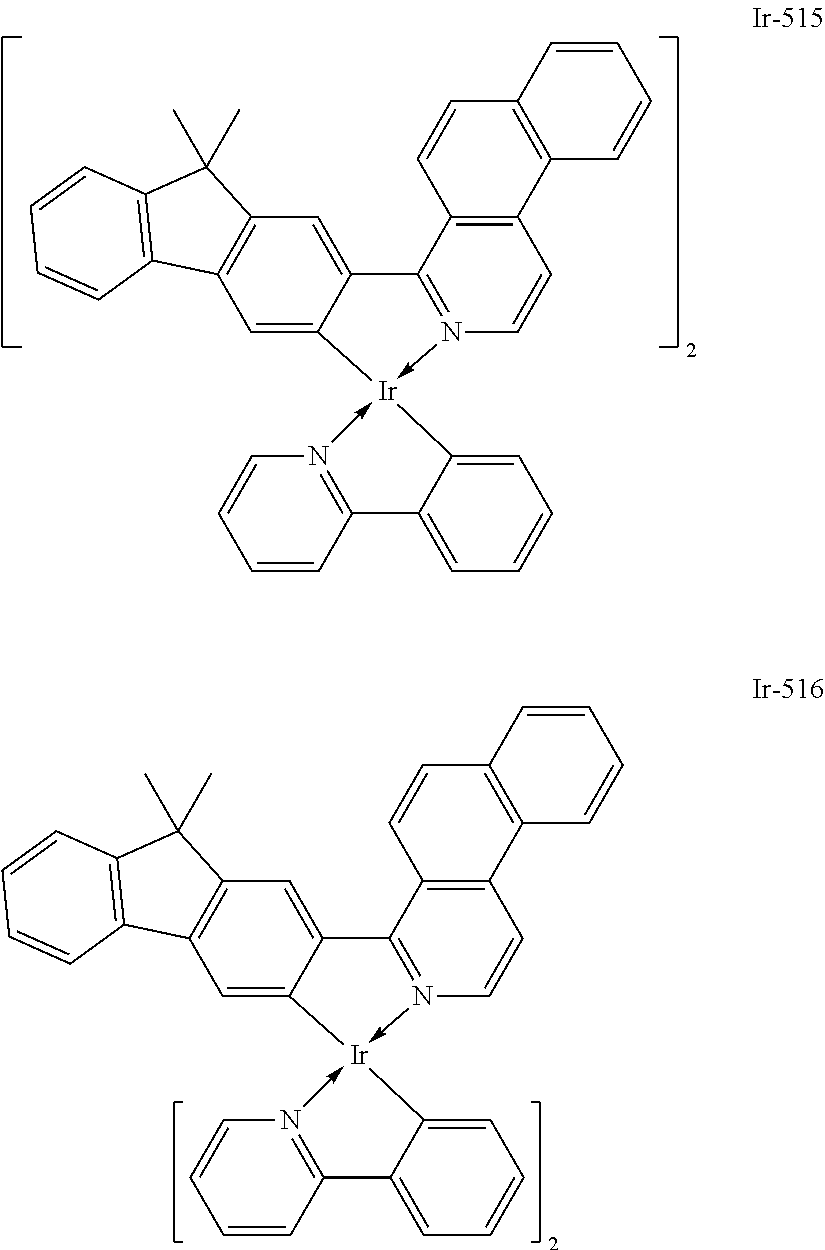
C12=C(C3=N(->[Ir]4(-N5=C(C=CC=C5)C5=CC=CC=C45)C4=CC5=C(C=C34)C(C)(C)C3=C5C=CC=C3)C=C1)C=CC1=C2C=CC=C1.C12=C(C3=N(->[Ir]4(-N5=C(C=CC=C5)C5=CC=CC=C45)C4=CC5=C(C=C34)C(C)(C)C3=C5C=CC=C3)C=C1)C=CC1=C2C=CC=C1
